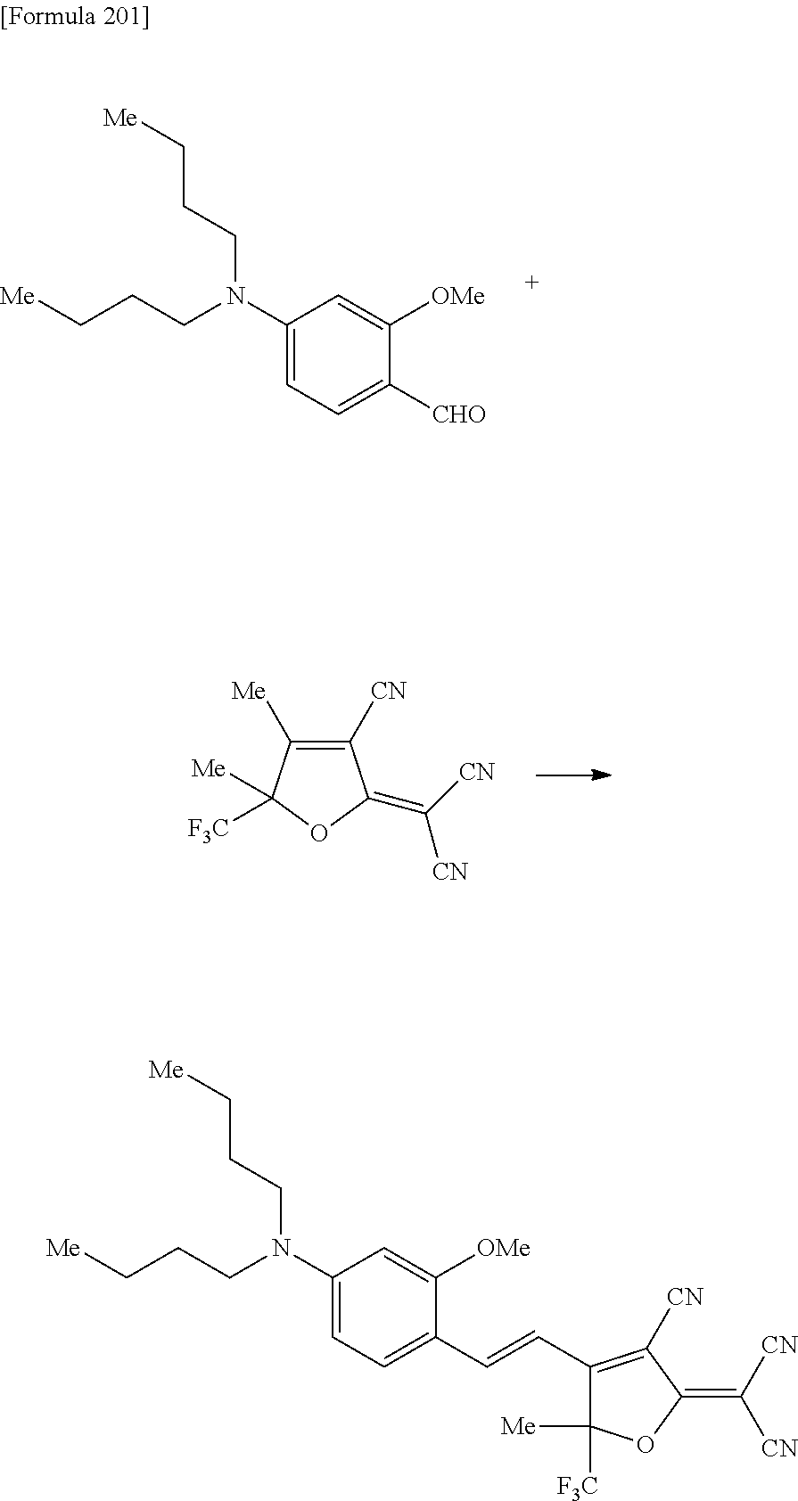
C1(N(CCC[Me])CCC[Me])=CC=C([CHO])C([OMe])=C1.C1([CN])=C([Me])C([Me])([F3C])OC1=C([CN])[CN].C1(N(CCC[Me])CCC[Me])=CC=C(C=CC2=C([CN])C(=C([CN])[CN])OC2([Me])[F3C])C([OMe])=C1
